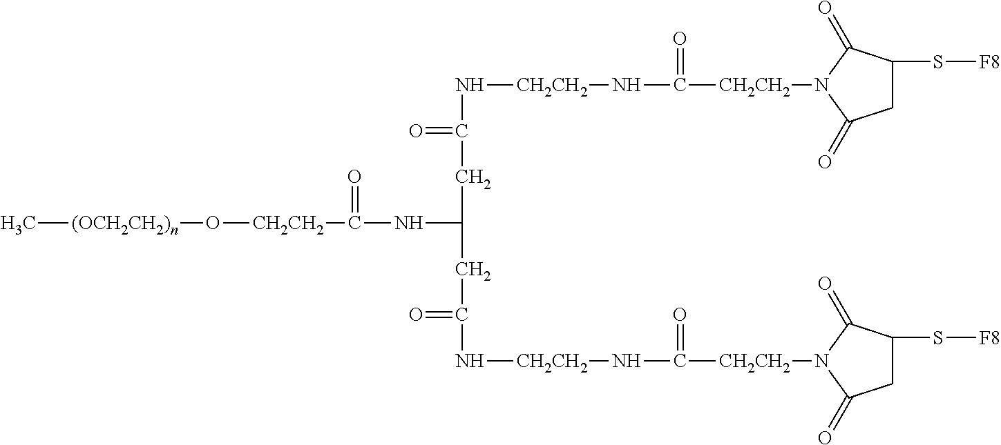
C[(OCH2CH2)n]O[CH2CH2]C(=O)NC(CC(=O)N[CH2CH2]NC(=O)[CH2CH2]N1C(=O)CC(S[F8])C1=O)CC(=O)N[CH2CH2]NC(=O)[CH2CH2]N1C(=O)CC(S[F8])C1=O
